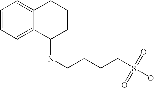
C1=CC=C2C(=C1)CCCC2NCCCCS(=O)(=O)O
